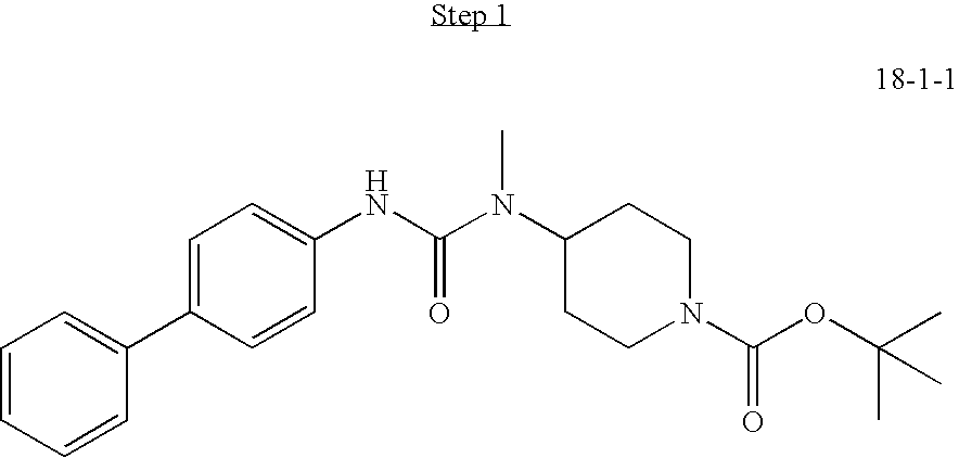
C1=CC=CC(C2=CC=C(NC(=O)N(C)C3CCN(C(=O)OC(C)(C)C)CC3)C=C2)=C1
